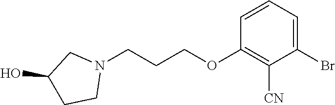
C1=CC=C(Br)C([CN])=C1OCCCN1CC(O)CC1
